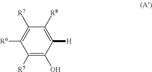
C1([R7])=C([R6])C([R5])=C(O)C([H])=C1[R8]
